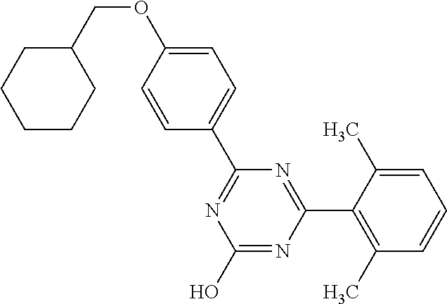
N1=C(C2=CC=C(OCC3CCCCC3)C=C2)N=C(C2=C(C)C=CC=C2C)N=C1O
